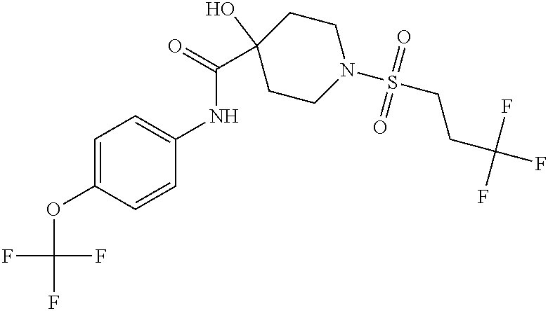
C1=C(OC(F)(F)F)C=CC(NC(C2(O)CCN(S(CCC(F)(F)F)(=O)=O)CC2)=O)=C1
